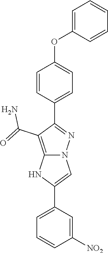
O(C1=CC=C(C2=NN3C(=C2C(=O)N)NC(C2=CC=CC([NO2])=C2)=C3)C=C1)C1=CC=CC=C1
